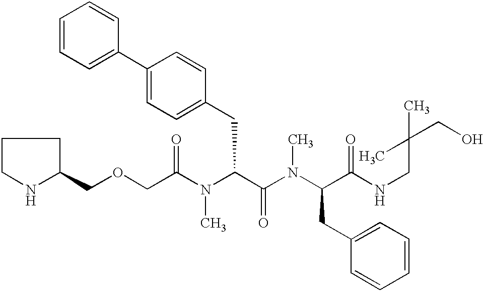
C1(COCC(N(C(C(=O)N(C)C(CC2=CC=CC=C2)C(=O)NCC(CO)(C)C)CC2=CC=C(C3=CC=CC=C3)C=C2)C)=O)CCCN1
